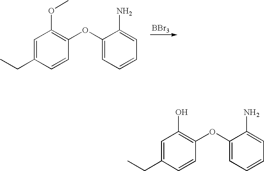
[BBr3].C1=C(CC)C=CC(OC2=CC=CC=C2N)=C1OC.C1=C(CC)C=CC(OC2=CC=CC=C2N)=C1O
